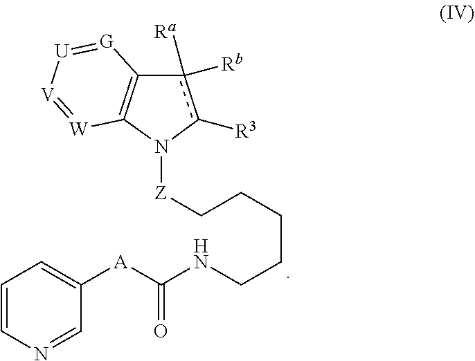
N1([Z]CCCCCNC(=O)[A]C2=CC=CN=C2)c([R3])c([Ra])([Rb])C2=C1[W]=[V][U]=[G]2
